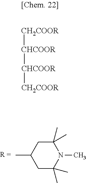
[CH2COOR][CHCOOR][CHCOOR][CH2COOR].C1(C)(C)CC(C)CC(C)(C)N1C
